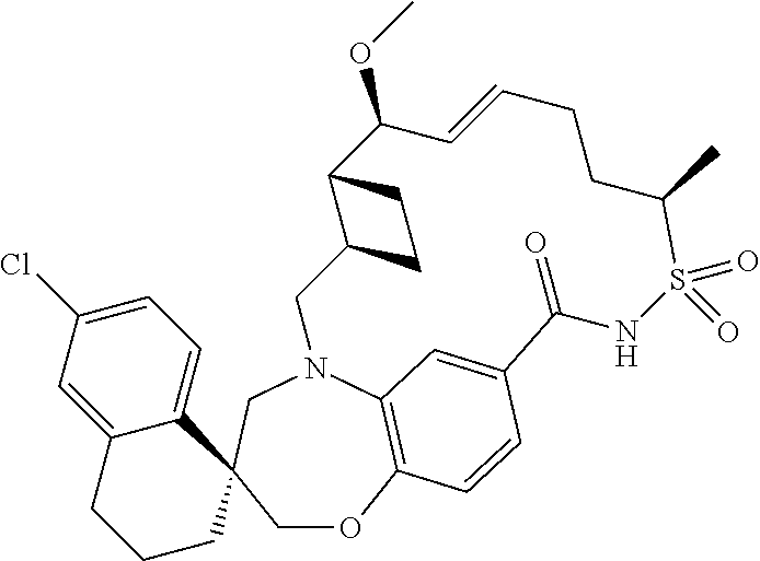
C12=CC(Cl)=CC=C1C1(CCC2)COC2=C3N(C1)CC1CCC1C(OC)C=CCCC(C)S(=O)(=O)NC(=O)C(=C3)C=C2
